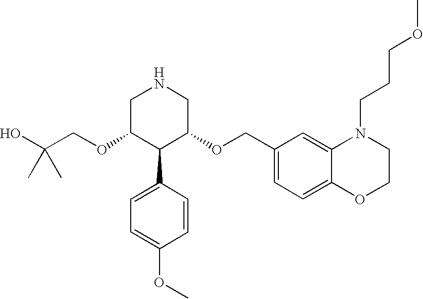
C(OC1C(C2=CC=C(OC)C=C2)C(OCC2=CC=C3C(=C2)N(CCCOC)CCO3)CNC1)C(O)(C)C
